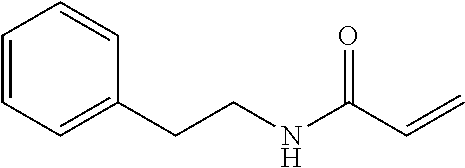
C1=CC=C(CCNC(C=C)=O)C=C1
